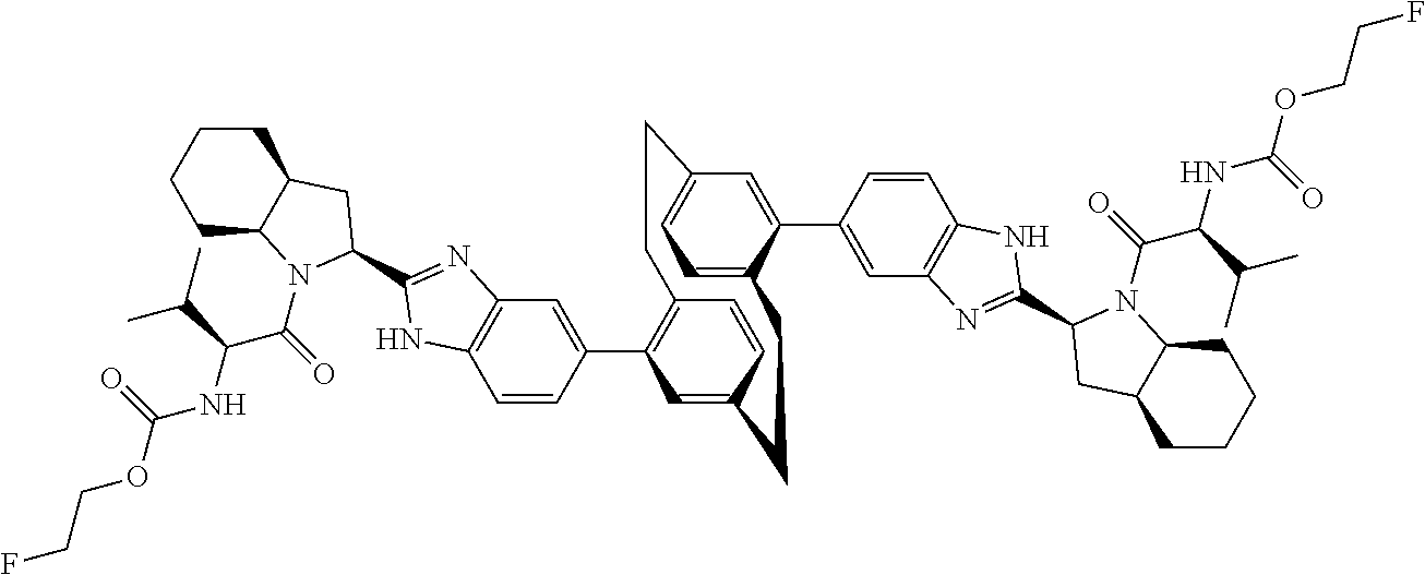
C1=CC(C2=C3C=CC(=C2)CCC2=CC=C(C=C2C2=CC4=C(C=C2)NC(C2N(C(C(NC(OCCF)=O)C(C)C)=O)C5CCCCC5C2)=N4)CC3)=CC2=C1NC(C1N(C(C(NC(OCCF)=O)C(C)C)=O)C3CCCCC3C1)=N2
